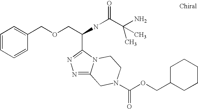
C1=CC=CC(COCC(NC(C(N)(C)C)=O)C2=NN=C3N2CCN(C(OCC2CCCCC2)=O)C3)=C1
